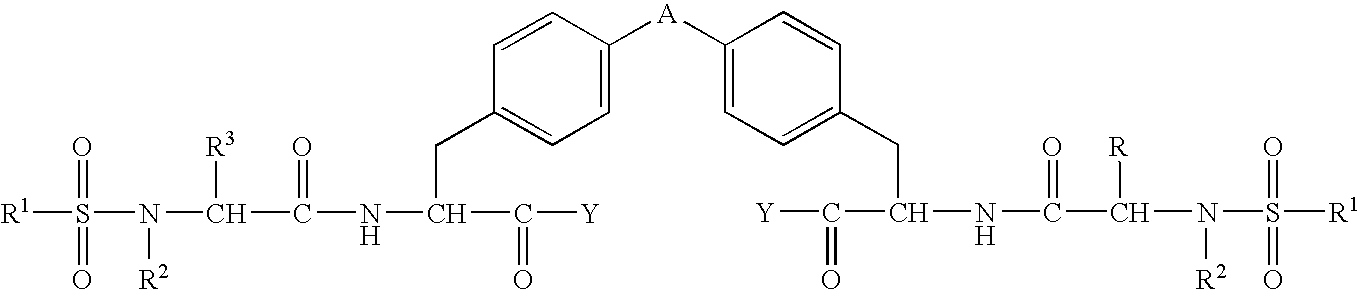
[R1]S(N(C(C(NC(C([Y])=O)CC1=CC=C([A]C2=CC=C(CC(C([Y])=O)NC(C(N(S([R1])(=O)=O)[R2])[R])=O)C=C2)C=C1)=O)[R3])[R2])(=O)=O
